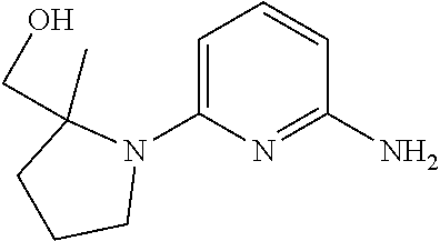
C1=C(N2C(CO)(C)CCC2)N=C(N)C=C1
